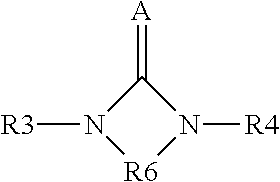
C1(=[A])N([R3])[R6]N1[R4]
